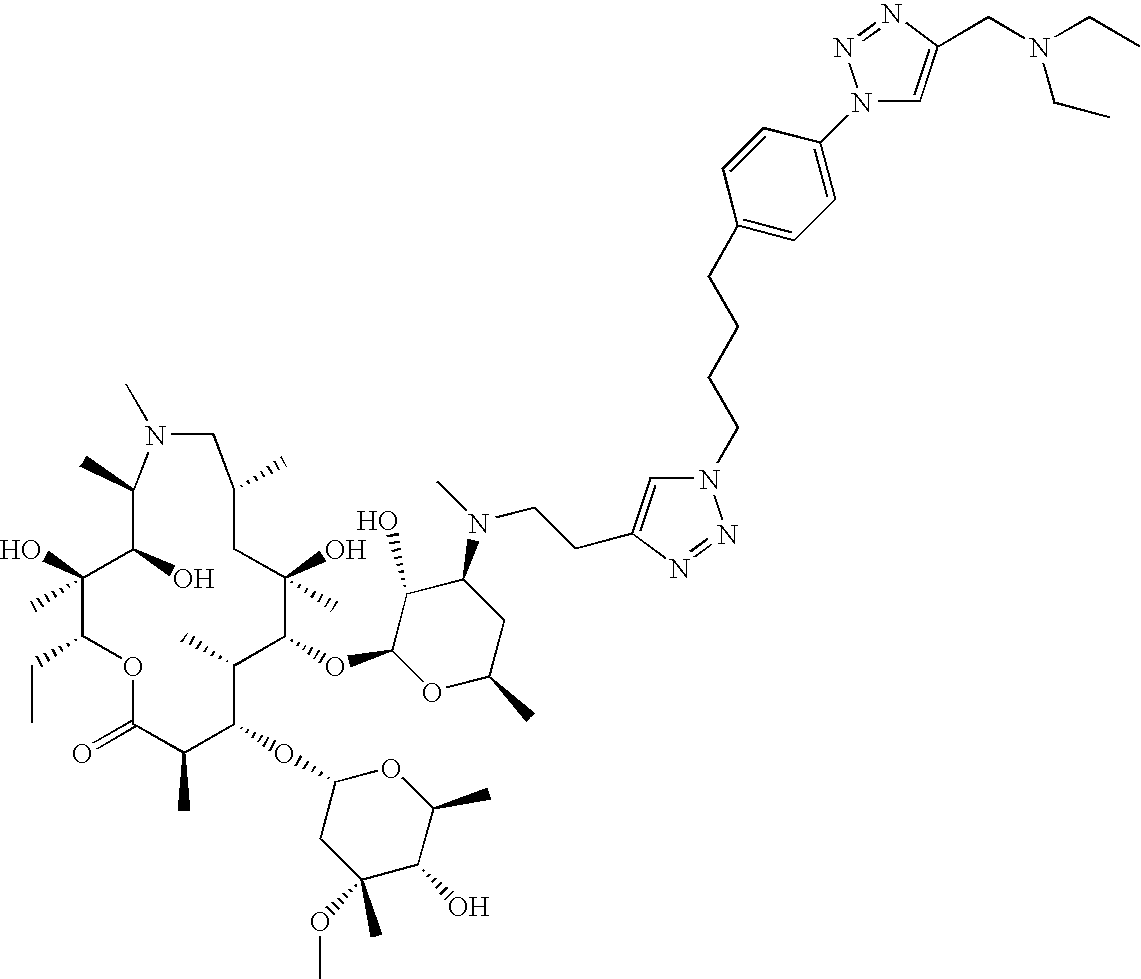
O1C(=O)C(C)C(OC2CC(OC)(C)C(O)C(C)O2)C(C)C(OC2OC(C)CC(N(CCC3=CN(CCCCC4=CC=C(N5C=C(CN(CC)CC)N=N5)C=C4)N=N3)C)C2O)C(O)(C)CC(C)CN(C)C(C)C(O)C(O)(C)C1CC
